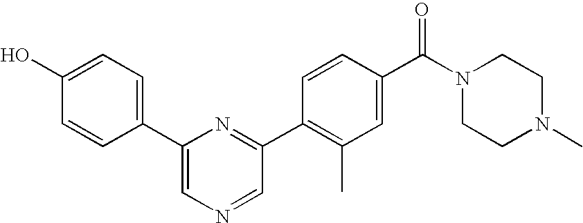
C1(O)=CC=C(C2=CN=CC(C3=C(C)C=C(C(N4CCN(C)CC4)=O)C=C3)=N2)C=C1
